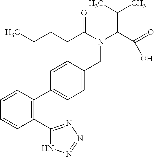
C1(C2=NN=NN2)=C(C2=CC=C(CN(C(CCCC)=O)C(C(=O)O)C(C)C)C=C2)C=CC=C1
